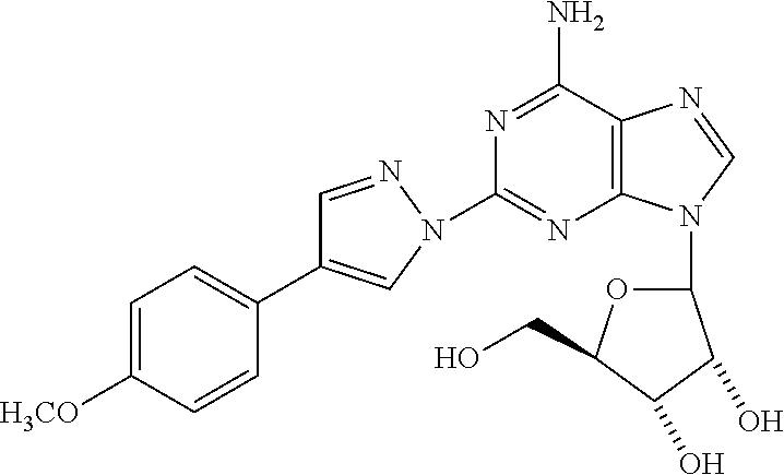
N1=C(N)C2=C(N=C1N1C=C(C3=CC=C([H3CO])C=C3)C=N1)N(C1OC(CO)C(O)C1O)C=N2
